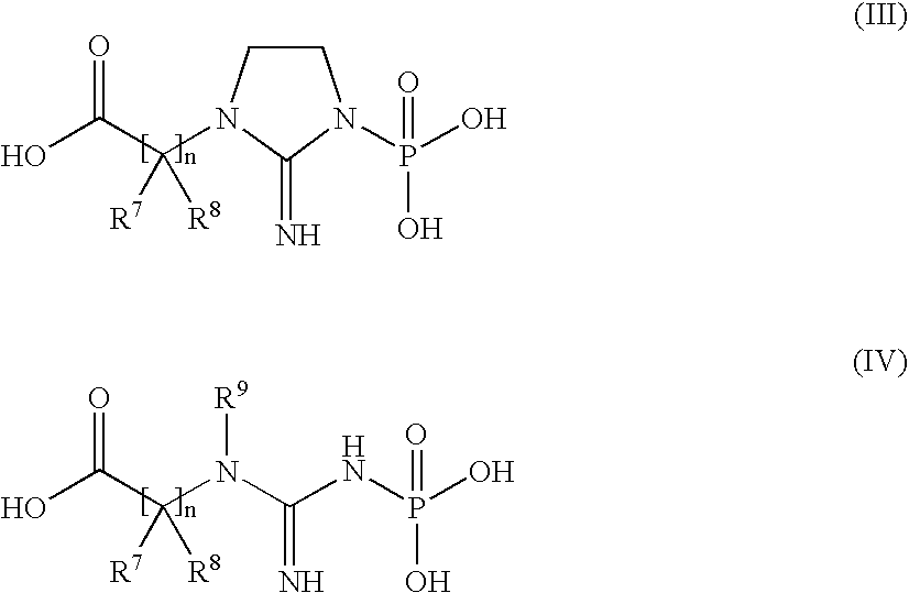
C1CN(C(C(O)=O)([R7])[R8])C(=N)N1P(O)(=O)O.N(C(C(O)=O)([R7])[R8])(C(NP(O)(O)=O)=N)[R9]
